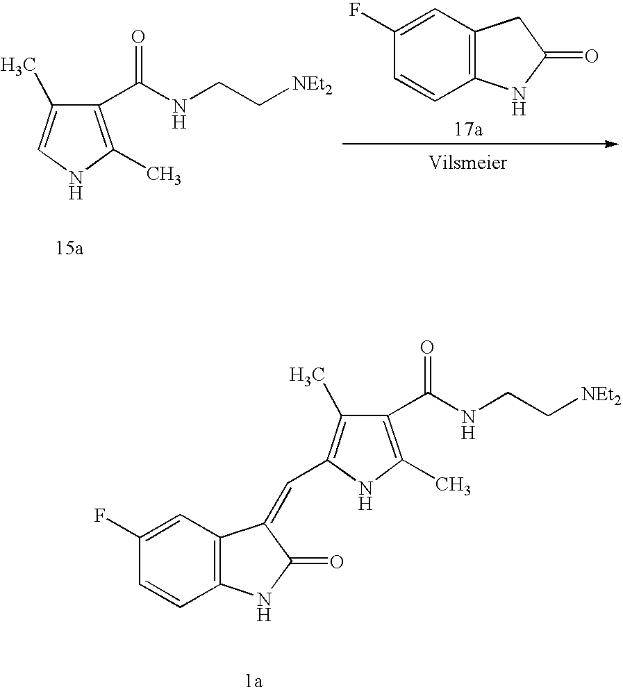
C1(C)=CNC(C)=C1C(NCC[NEt2])=O.C1=CC2=C(C=C1F)CC(=O)N2.C1(C)=C(C=C2C3=C(NC2=O)C=CC(F)=C3)NC(C)=C1C(NCC[NEt2])=O
